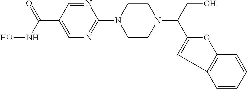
N1=CC(C(NO)=O)=CN=C1N1CCN(C(CO)C2=CC3=C(C=CC=C3)O2)CC1
